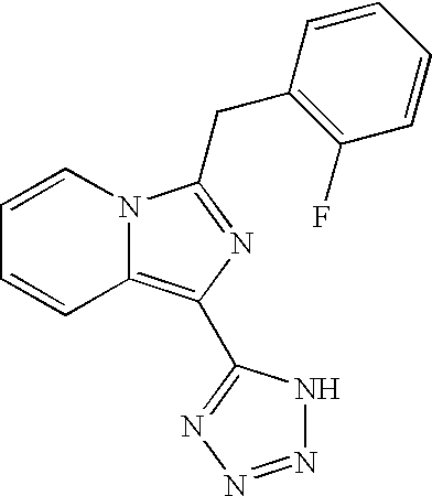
C1=CN2C(=C(C3=NN=NN3)N=C2CC2=C(F)C=CC=C2)C=C1
